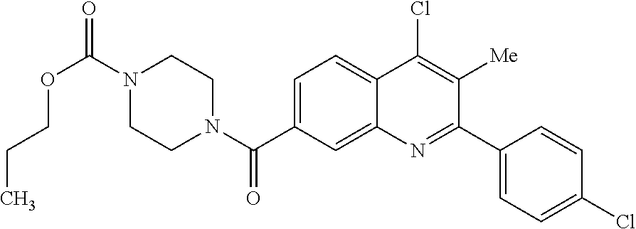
N1(C(OCCC)=O)CCN(C(=O)C2=CC=C3C(=C2)N=C(C2=CC=C(Cl)C=C2)C([Me])=C3Cl)CC1
